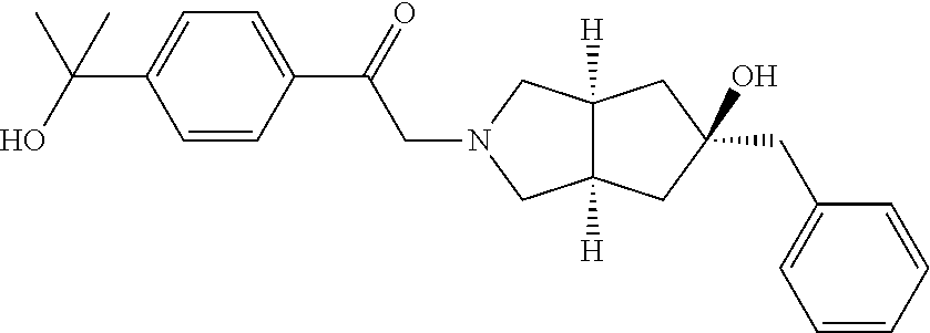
C12([H])C([H])(CC(O)(CC3=CC=CC=C3)C1)CN(CC(=O)C1=CC=C(C(O)(C)C)C=C1)C2
